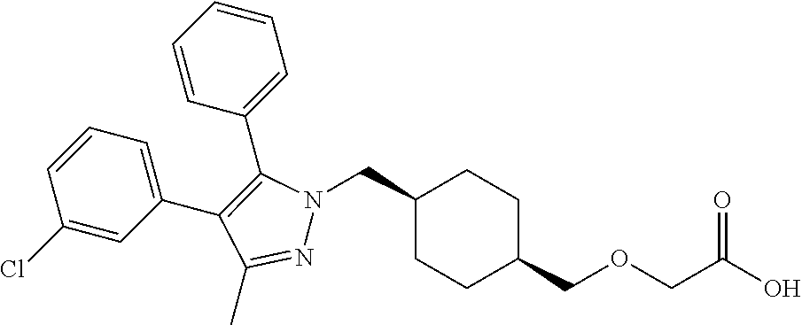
C1(CN2N=C(C)C(C3=CC=CC(Cl)=C3)=C2C2=CC=CC=C2)CCC(COCC(O)=O)CC1
